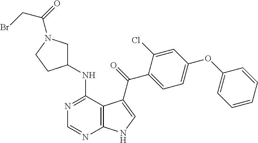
N1=C(NC2CN(C(=O)CBr)CC2)C2=C(N=C1)NC=C2C(=O)C1=CC=C(OC2=CC=CC=C2)C=C1Cl
